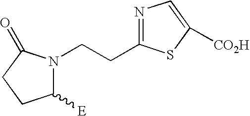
C(CC1=NC=C([CO2H])S1)N1C([E])CCC1=O
